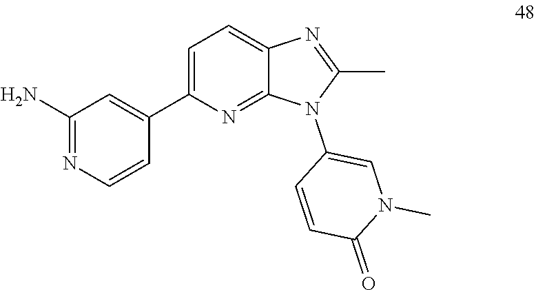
C1(C)=NC2=CC=C(C3=CC(N)=NC=C3)N=C2N1C1=CN(C)C(=O)C=C1
